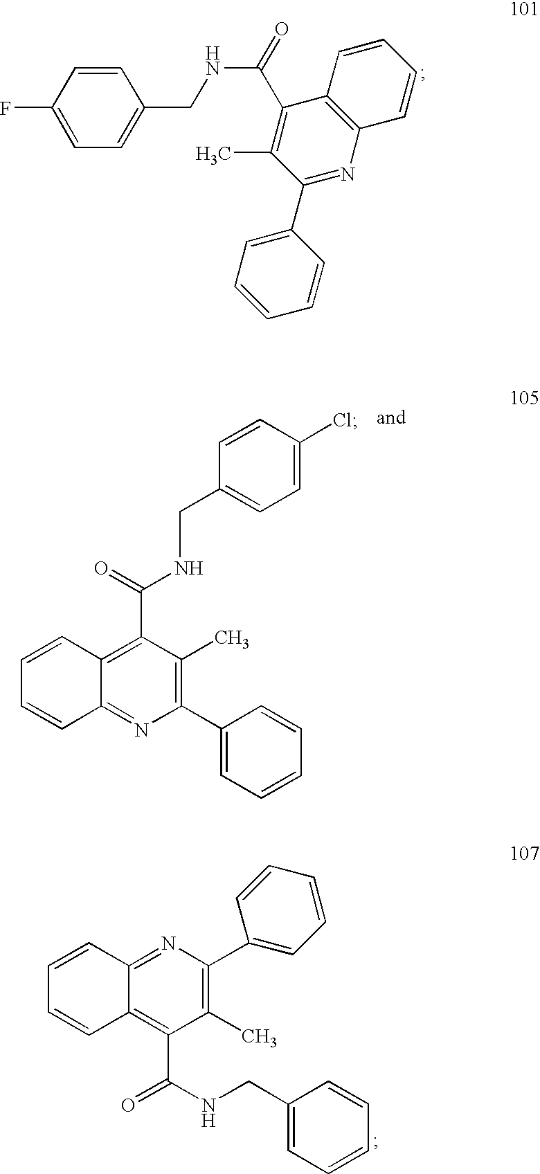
C1=CC(F)=CC=C1CNC(C1=C(C)C(C2=CC=CC=C2)=NC2=C1C=CC=C2)=O.C1=CC2=C(C(N)=O)C(C)=C(C3=CC=CC=C3)N=C2C=C1.CCC1=CC=C(Cl)C=C1.C1=CC2=NC(C3=CC=CC=C3)=C(C)C(C(NCC3=CC=CC=C3)=O)=C2C=C1
